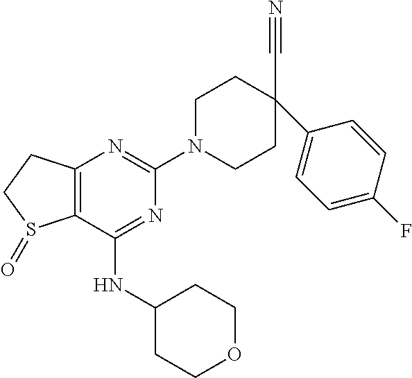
C12=C(C(NC3CCOCC3)=NC(N3CCC(C4=CC=C(F)C=C4)(C#N)CC3)=N1)S(=O)CC2
